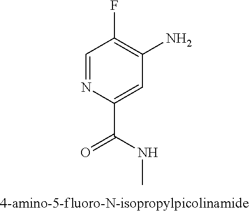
C1=NC(C(NC)=O)=CC(N)=C1F
